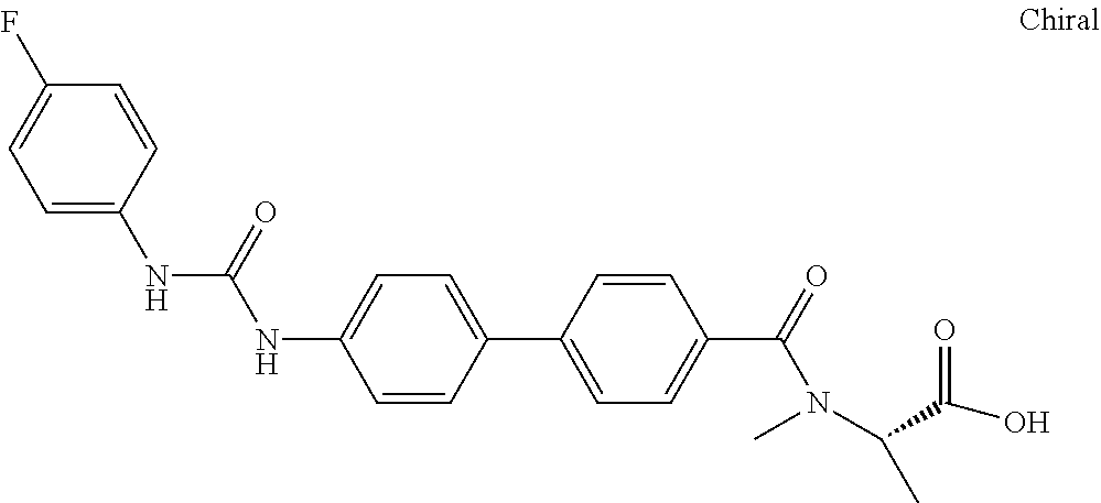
C1=CC(C2=CC=C(C(N(C)C(C(O)=O)C)=O)C=C2)=CC=C1NC(NC1=CC=C(F)C=C1)=O
